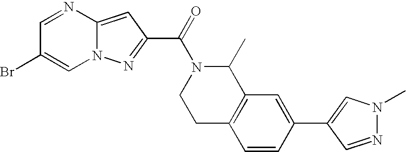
C1=NC2=CC(C(=O)N3CCC4=C(C3C)C=C(C3=CN(C)N=C3)C=C4)=NN2C=C1Br
